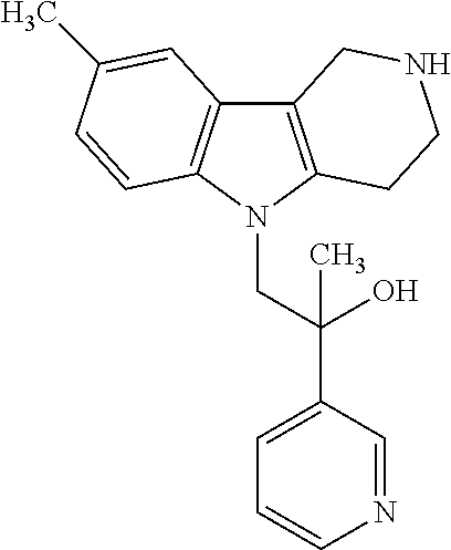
C12=C(N(CC(C3=CC=CN=C3)(O)C)C3=C1C=C(C)C=C3)CCNC2
